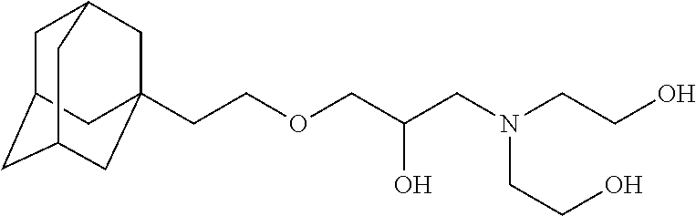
C1C2CC3CC(CCOCC(CN(CCO)CCO)O)(CC1C3)C2
